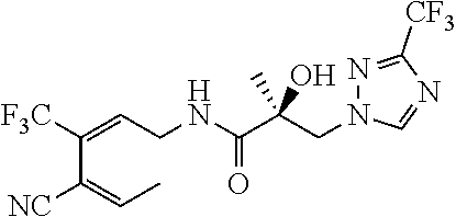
N1(CC(C(NCC=C(C(=CC)[NC])[F3C])=O)(O)C)C=NC([CF3])=N1
